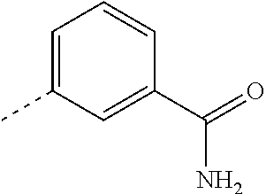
C1=C(C)C=C(C(=O)N)C=C1
